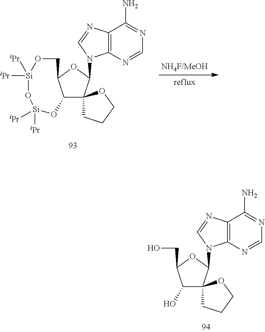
C12=C(N=CN=C1N)N(C1C3(C(O)C(CO)O1)CCCO3)C=N2.C12=C(N=CN=C1N)N(C1C3(C4C(O1)CO[Si]([iPr])([iPr])O[Si]([iPr])([iPr])O4)CCCO3)C=N2
